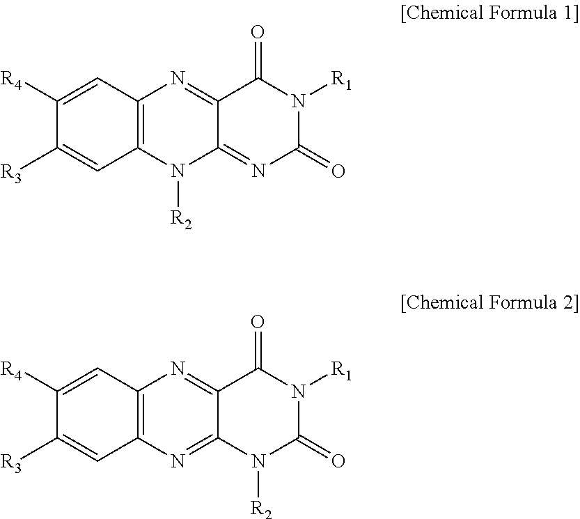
C1([R3])=CC2=C(C=C1[R4])N=C1C(=NC(=O)N([R1])C1=O)N2[R2].C1([R3])=CC2=C(C=C1[R4])N=C1C(=N2)N([R2])C(=O)N([R1])C1=O
